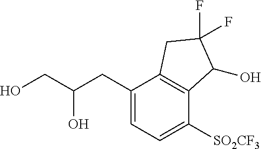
C(CO)(CC1=CC=C([SO2CF3])C2=C1CC(F)(F)C2O)O
